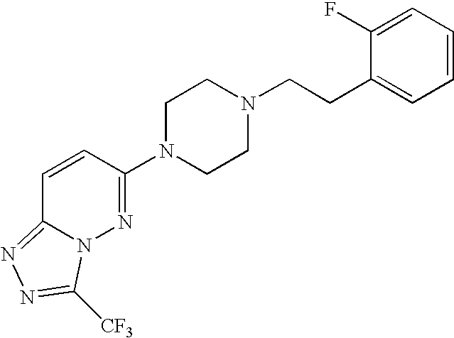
C1=CC(N2CCN(CCC3=CC=CC=C3F)CC2)=NN2C1=NN=C2[CF3]
